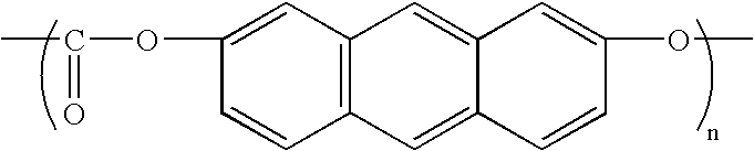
C1(OC(=O)C)=CC2=C(C=C1)C=C1C(=C2)C=C(OC)C=C1
